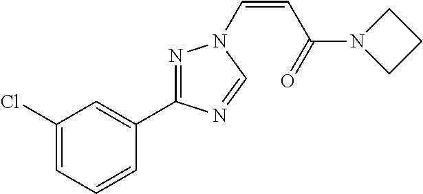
C1(Cl)=CC=CC(C2=NN(C=CC(N3CCC3)=O)C=N2)=C1
